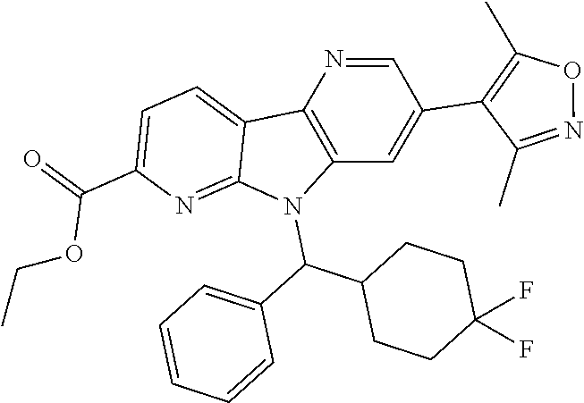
C12=CC=C(C(=O)OCC)N=C1N(C(C1CCC(F)(F)CC1)C1=CC=CC=C1)C1=C2N=CC(C2=C(C)ON=C2C)=C1
